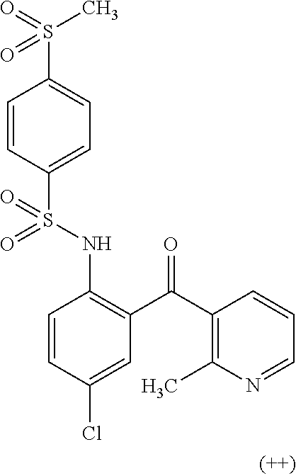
C1=CC(S(NC2=C(C(C3=C(C)N=CC=C3)=O)C=C(Cl)C=C2)(=O)=O)=CC=C1S(C)(=O)=O
